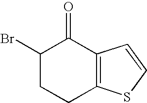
C1(Br)CCC2=C(C1=O)C=CS2
